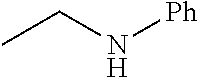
CCN[Ph]
